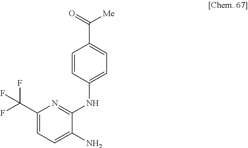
C1(C(F)(F)F)=CC=C(N)C(NC2=CC=C(C([Me])=O)C=C2)=N1
